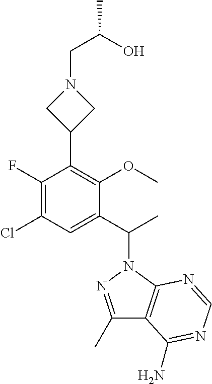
C1(C2=C(OC)C(C(N3N=C(C)C4=C3N=CN=C4N)C)=CC(Cl)=C2F)CN(CC(O)C)C1
